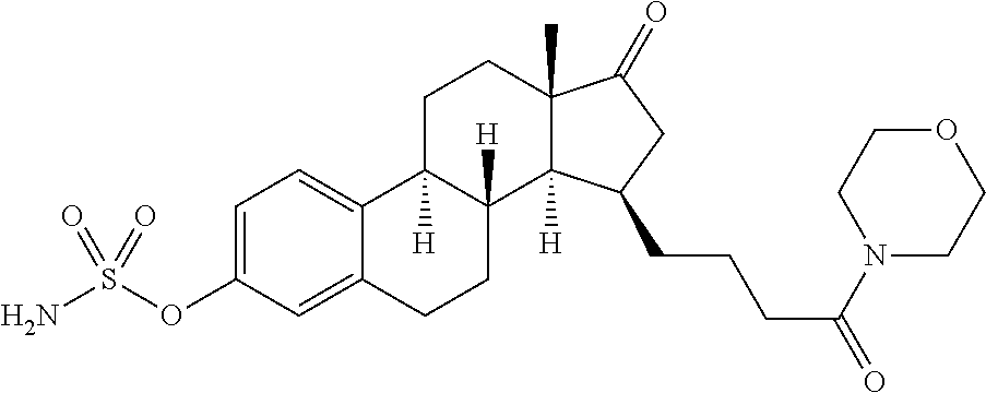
C1=C(OS(N)(=O)=O)C=C2C(=C1)C1([H])C([H])(CC2)C2([H])C(C)(CC1)C(=O)CC2CCCC(N1CCOCC1)=O
